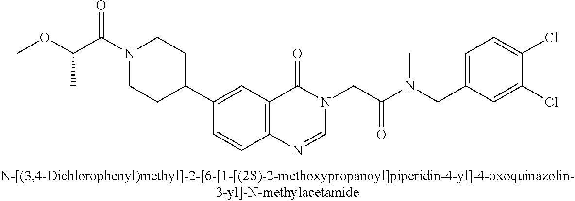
C(C(N1CCC(C2=CC3=C(C=C2)N=CN(CC(N(CC2=CC=C(Cl)C(Cl)=C2)C)=O)C3=O)CC1)=O)(OC)C
